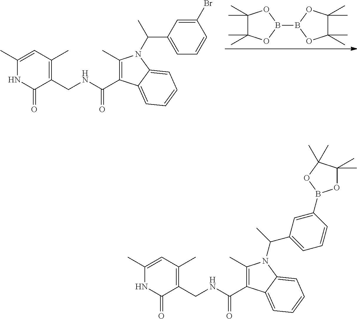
B1(B2OC(C)(C)C(C)(C)O2)OC(C)(C)C(C)(C)O1.C1(C)=C(C(=O)NCC2=C(C)C=C(C)NC2=O)C2=CC=CC=C2N1C(C)C1=CC=CC(Br)=C1.C1(C)=C(C(=O)NCC2=C(C)C=C(C)NC2=O)C2=CC=CC=C2N1C(C)C1=CC=CC(B2OC(C)(C)C(C)(C)O2)=C1
